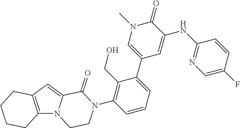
C12=C(C=C3N1CCN(C1=C(CO)C(C4=CN(C)C(=O)C(NC5=NC=C(F)C=C5)=C4)=CC=C1)C3=O)CCCC2
